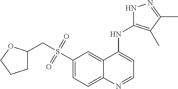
C1(S(CC2CCCO2)(=O)=O)=CC=C2C(=C1)C(NC1=C(C)C(C)=NN1)=CC=N2
